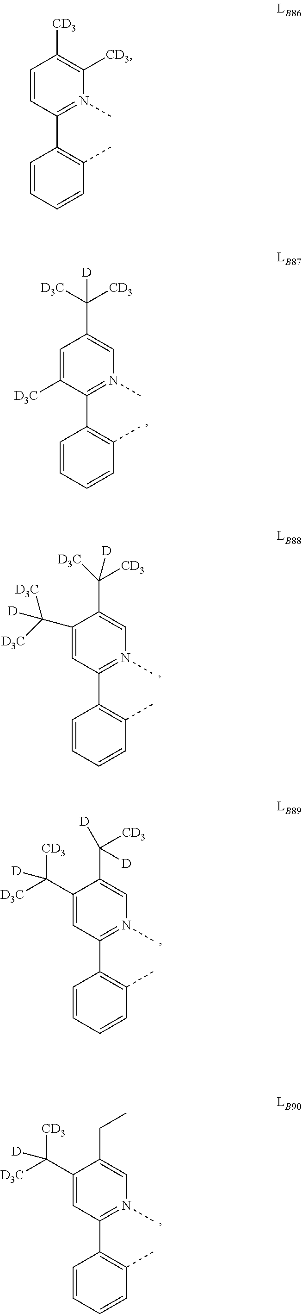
C1=CC(C2=C(C)C=CC=C2)=N(C)C([CD3])=C1[CD3].C1(C([D])([D3C])[D3C])=CC(C2=C(C)C=CC=C2)=N(C)C=C1C([D3C])([CD3])[D].C1(C([D3C])([CD3])[D])=CC(C2=C(C)C=CC=C2)=N(C)C=C1C([D])([D])[CD3].C1(C([D3C])([CD3])[D])=CC(C2=C(C)C=CC=C2)=N(C)C=C1CC.C1=C([D3C])C(C2=C(C)C=CC=C2)=N(C)C=C1C([D])([D3C])[CD3]
